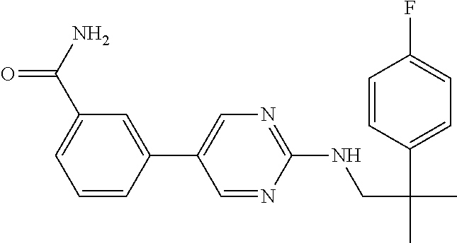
C1=C(C(N)=O)C=C(C2=CN=C(NCC(C)(C3=CC=C(F)C=C3)C)N=C2)C=C1
